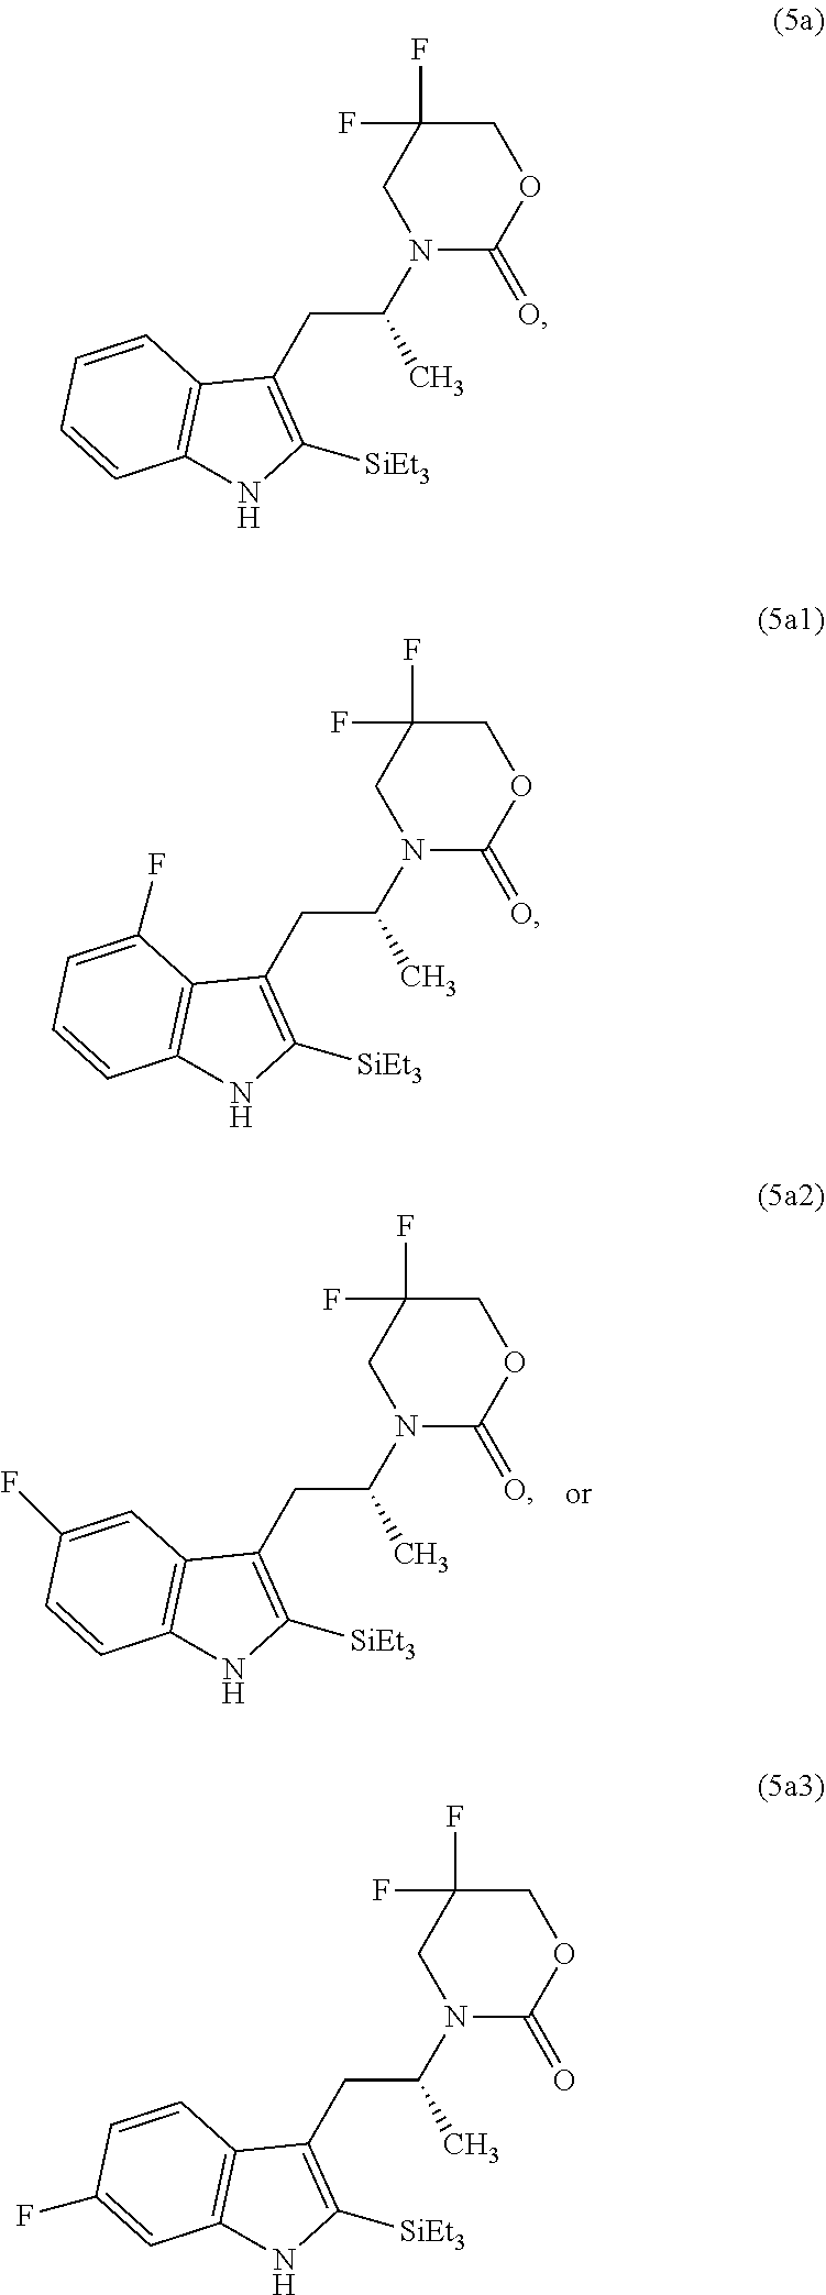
C12=C(NC([SiEt3])=C1CC(N1C(=O)OCC(F)(F)C1)C)C=CC(F)=C2.C12=C(NC([SiEt3])=C1CC(N1C(=O)OCC(F)(F)C1)C)C=C(F)C=C2.C12=C(NC([SiEt3])=C1CC(N1C(=O)OCC(F)(F)C1)C)C=CC=C2.C12=C(NC([SiEt3])=C1CC(N1C(=O)OCC(F)(F)C1)C)C=CC=C2F
